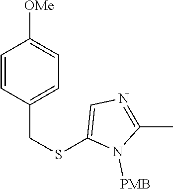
C1=CC(CSC2=CN=C(C)N2[PMB])=CC=C1[OMe]
